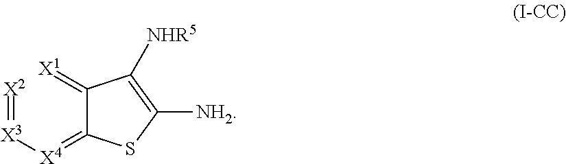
[X2]=[X3][X4]=C1C(=[X1])C([NHR5])=C([NH2])S1
